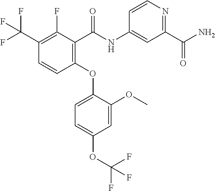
C1(F)=C(C(F)(F)F)C=CC(OC2=CC=C(OC(F)(F)F)C=C2OC)=C1C(NC1=CC(C(N)=O)=NC=C1)=O
